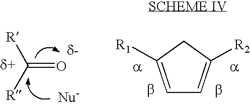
[R]C([R])=O.C1=C([R1])CC([R2])=C1.b.b
